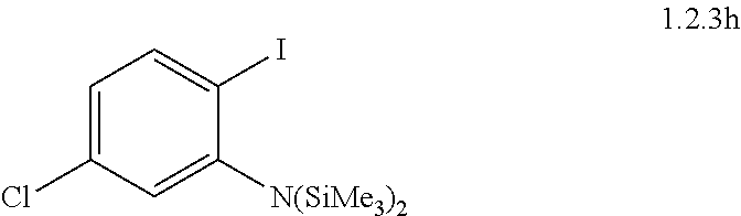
C1=C(Cl)C=C([N(SiMe3)2])C(I)=C1
